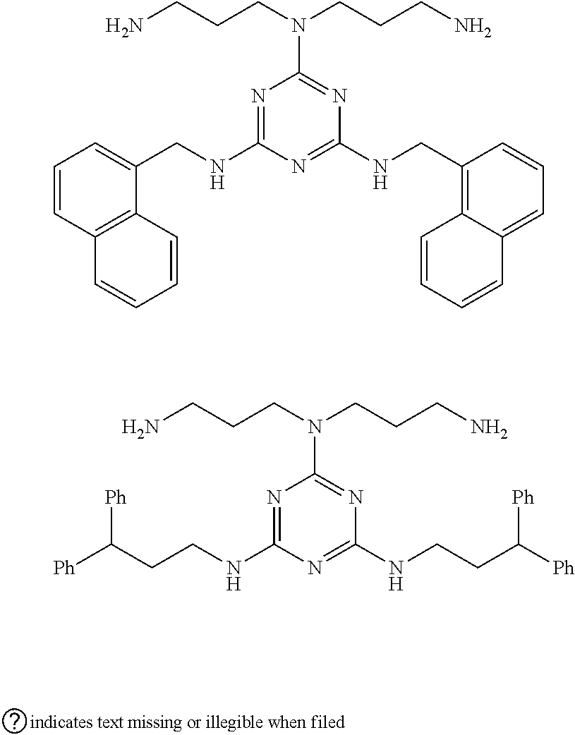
NCCCN(CCCN)C1=NC(NCC2=C3C(=CC=C2)C=CC=C3)=NC(NCC2=CC=CC3=C2C=CC=C3)=N1.NCCCN(CCCN)C1=NC(NCCC([Ph])[Ph])=NC(NCCC([Ph])[Ph])=N1
